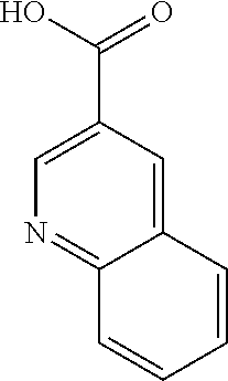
C12=CC(C(O)=O)=CN=C1C=CC=C2
